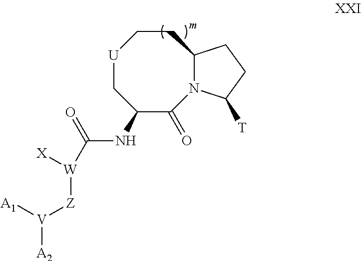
C1(NC([W]([Z][V]([A2])[A1])[X])=O)C(=O)N2C(CC[U]C1)CCC2[T]
